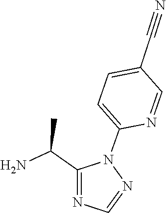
N1=CN=C(C(N)C)N1C1=CC=C(C#N)C=N1
